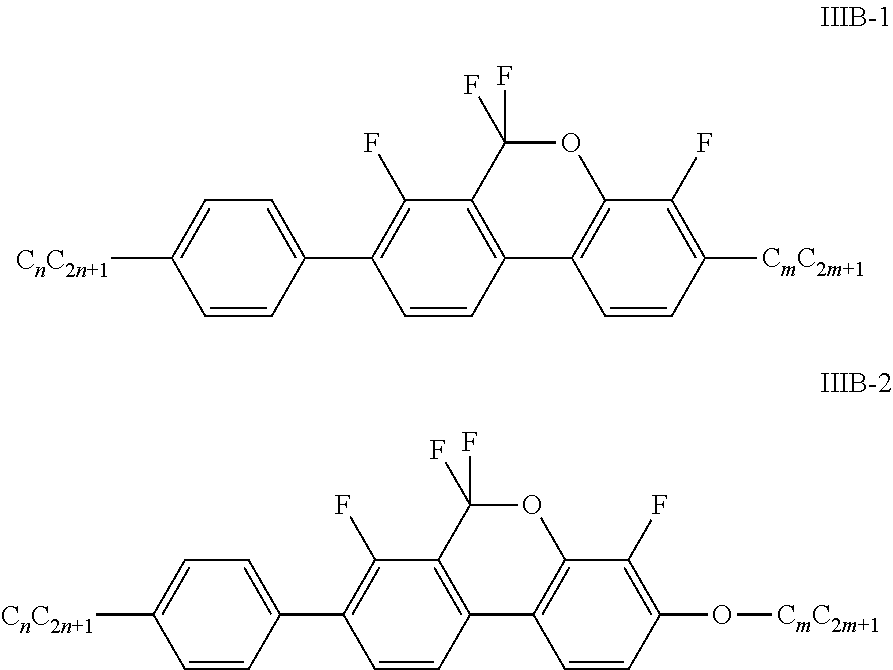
C1=CC([CmC2m+1])=C(F)C2=C1C1=C(C(F)=C(C3=CC=C([CnC2n+1])C=C3)C=C1)C(F)(F)O2.C1=CC(O[CmC2m+1])=C(F)C2=C1C1=C(C(F)=C(C3=CC=C([CnC2n+1])C=C3)C=C1)C(F)(F)O2
